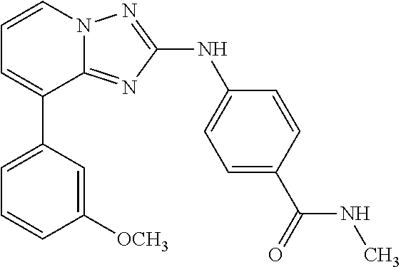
C1=CN2C(=NC(NC3=CC=C(C(=O)NC)C=C3)=N2)C(C2=CC=CC([OCH3])=C2)=C1
